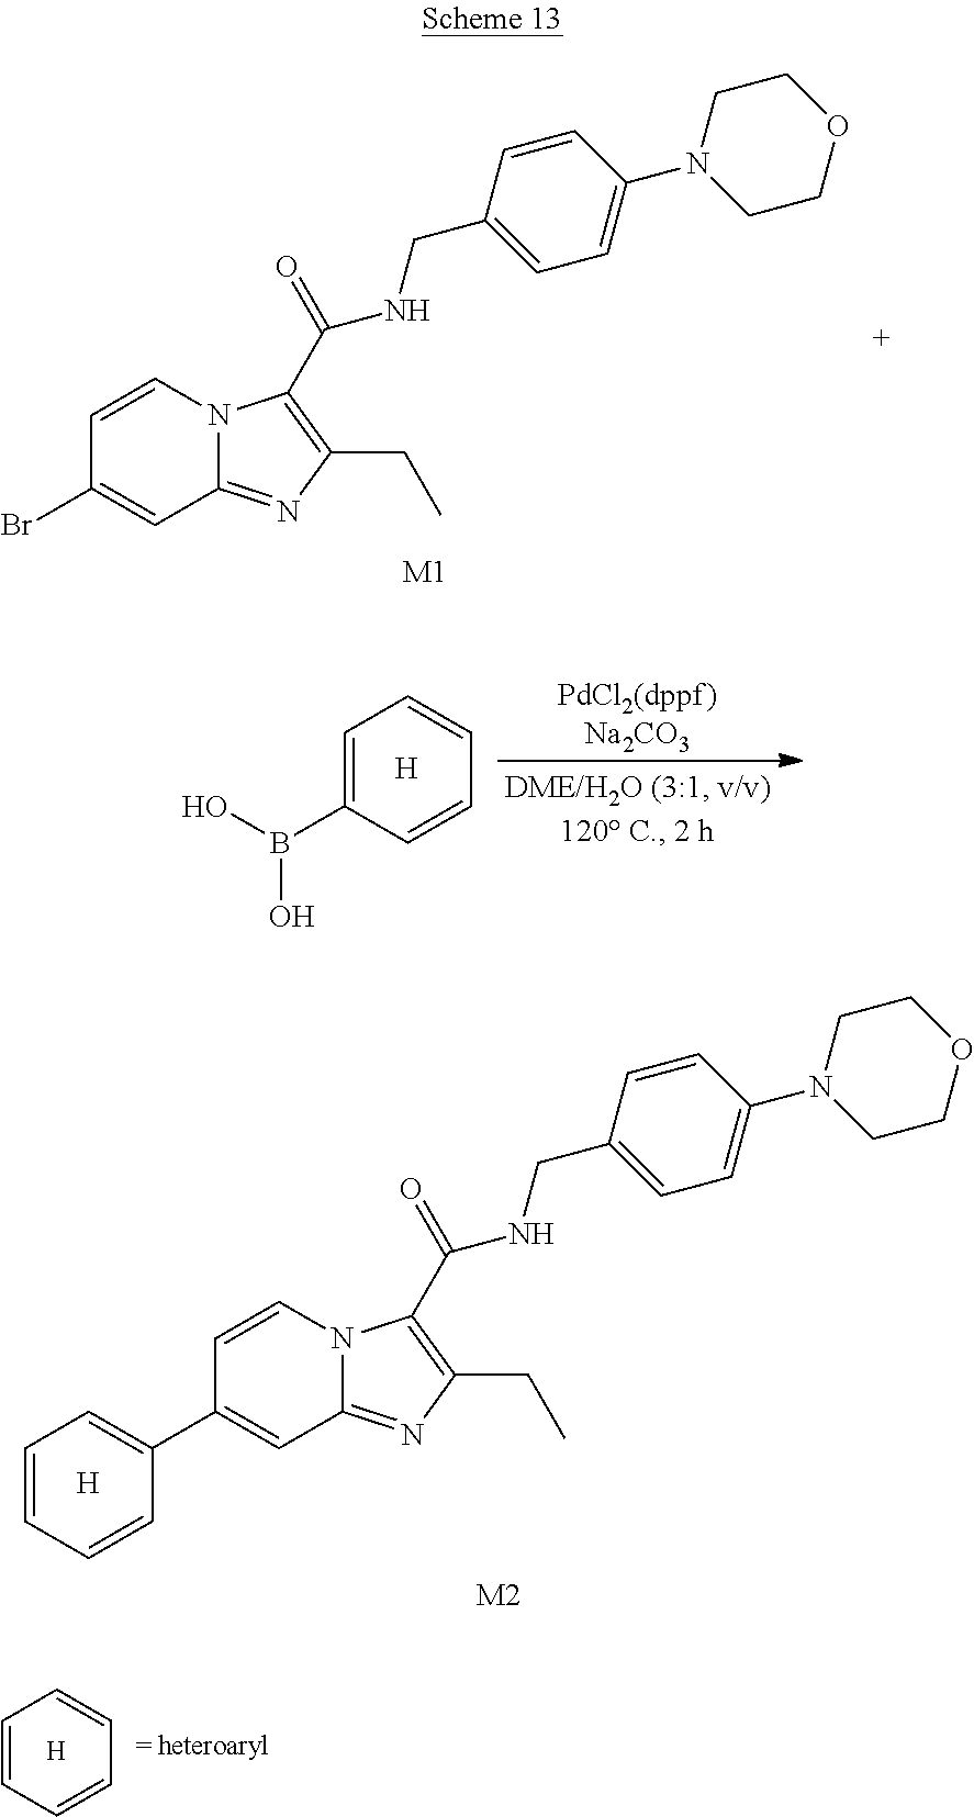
C1=CN2C(=NC(CC)=C2C(=O)NCC2=CC=C(N3CCOCC3)C=C2)C=C1Br.[M1].OB(O)C1=CC=CC=C1.[H].[H].C1=CC=CC(C2=CC3=NC(CC)=C(C(=O)NCC4=CC=C(N5CCOCC5)C=C4)N3C=C2)=C1.[M2].[H].C1=CC=CC=C1
